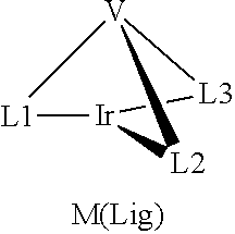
[L1]1[V]2[L3][Ir]1[L2]2
